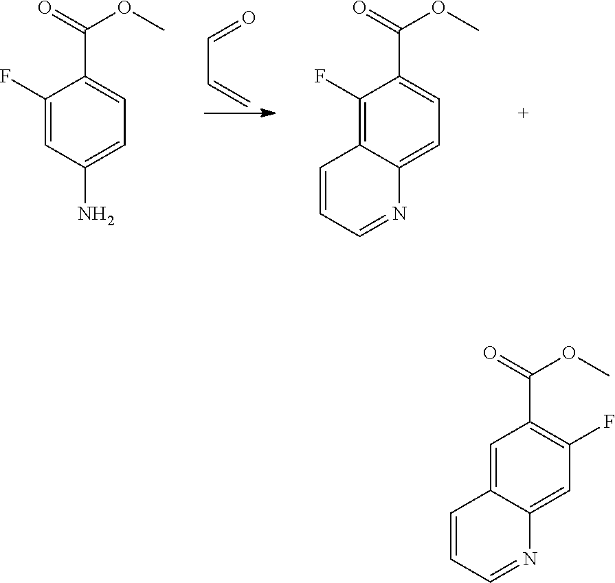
C(C=C)=O.C1(F)=CC(N)=CC=C1C(=O)OC.C1(F)=C2C(=CC=C1C(=O)OC)N=CC=C2.C1=C2C(=CC(F)=C1C(=O)OC)N=CC=C2
